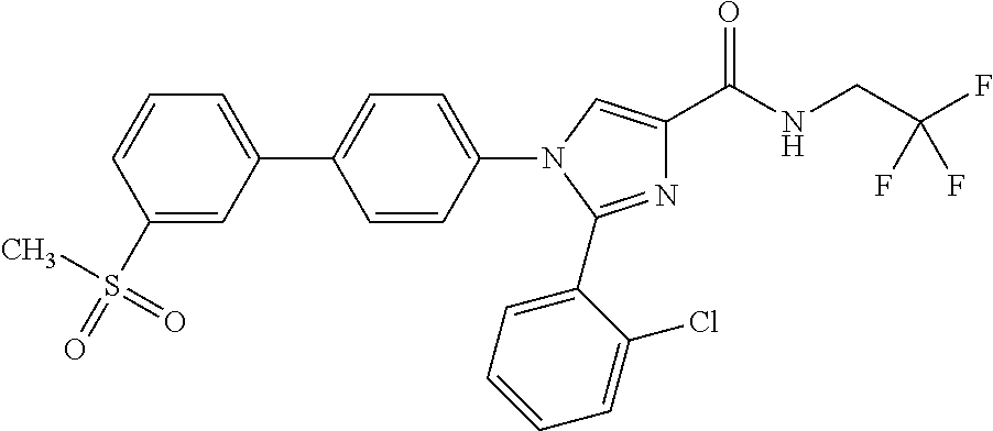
C1=C(C2=CC=C(N3C=C(C(NCC(F)(F)F)=O)N=C3C3=CC=CC=C3Cl)C=C2)C=C(S(C)(=O)=O)C=C1
